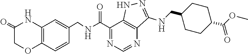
C12=C(C=CC(CNC(C3=NC=NC4=C3NN=C4NCC3CCC(C(OC)=O)CC3)=O)=C1)OCC(=O)N2
